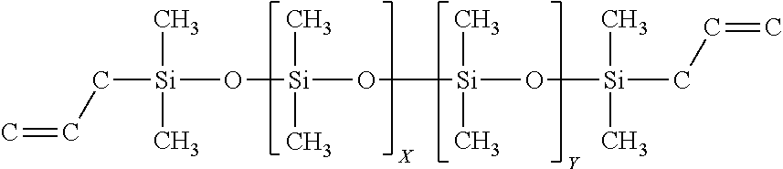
C([Si](C)(C)O[Si](O[Si](C)(C)O[Si](C)(C)CC=C)(C)C)C=C
